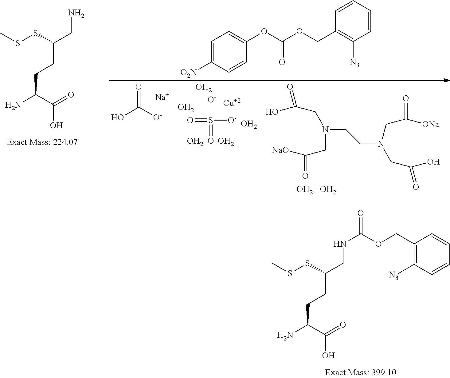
C(C(C(=O)O)N)CC(CNC(=O)OCC1=C([N3])C=CC=C1)SSC.O=C([O-])O.[Na].O=S([O-])([O-])=O.O.O.O.[Cu].O.O.O=C(CN(CC(=O)[NaO])CCN(CC(=O)O)CC(=O)[ONa])O.C(C(C(=O)O)N)CC(CN)SSC.C(=O)(OC1=CC=C([O2N])C=C1)OCC1=C([N3])C=CC=C1.O.O
